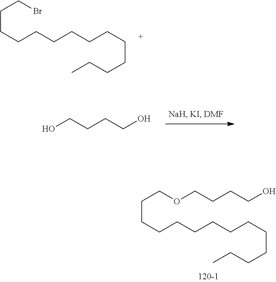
C(CCCCCCCCCC)CCCBr.OCCCCO.C(CCCCCCCCCC)CCCOCCCCO
